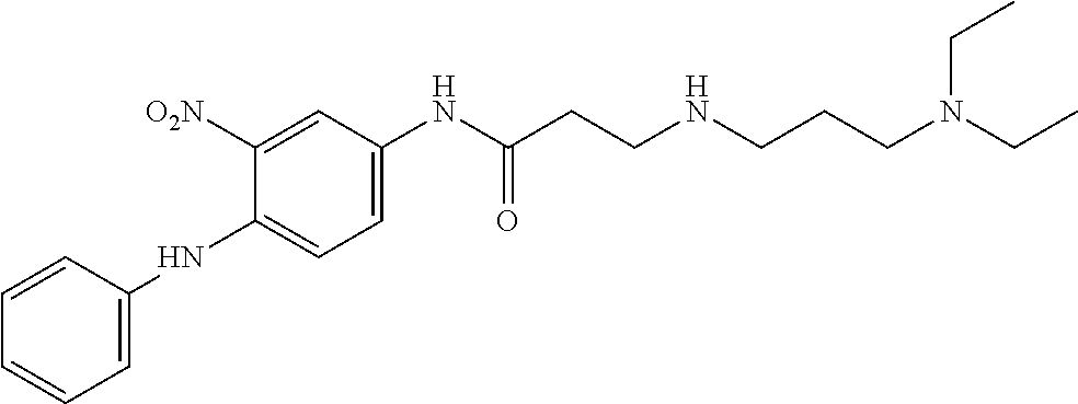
C1=CC(NC2=CC=C(NC(CCNCCCN(CC)CC)=O)C=C2[O2N])=CC=C1
